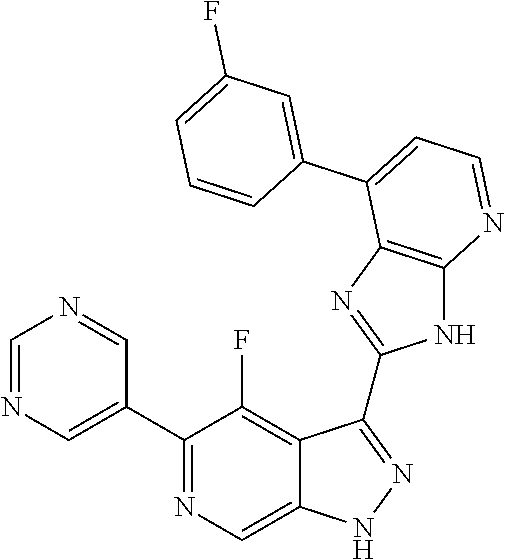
C1=NC=C(C2=NC=C3C(=C2F)C(C2=NC4=C(N2)N=CC=C4C2=CC(F)=CC=C2)=NN3)C=N1
